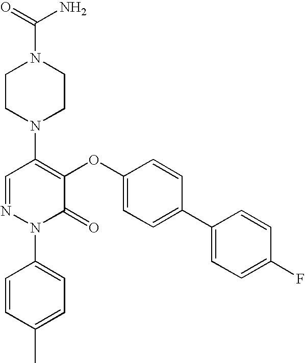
N1(C2=C(OC3=CC=C(C4=CC=C(F)C=C4)C=C3)C(=O)N(C3=CC=C(C)C=C3)N=C2)CCN(C(N)=O)CC1
